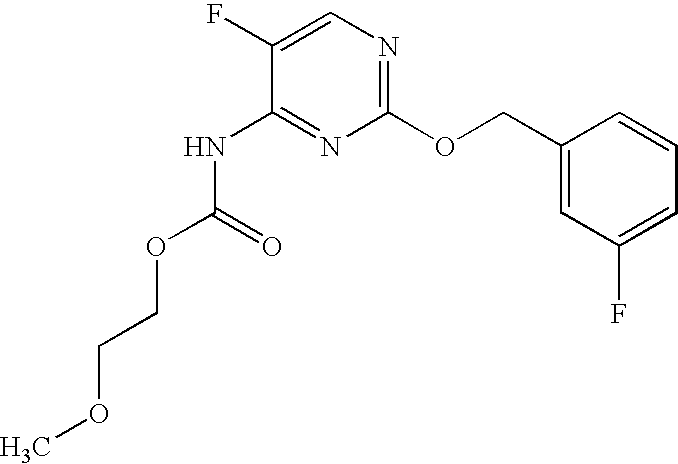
C1(F)=CN=C(OCC2=CC(F)=CC=C2)N=C1NC(OCCOC)=O
